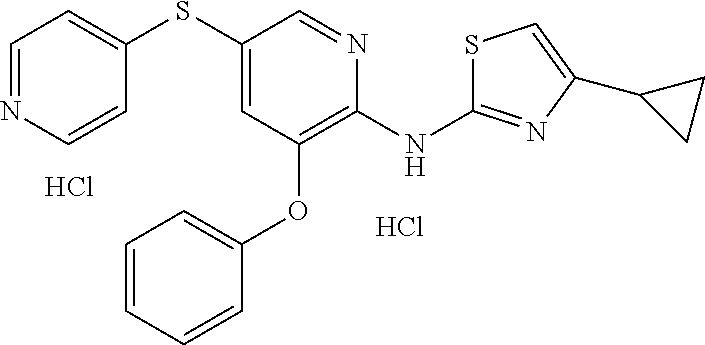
C1(SC2=CC=NC=C2)=CC(OC2=CC=CC=C2)=C(NC2=NC(C3CC3)=CS2)N=C1.Cl.Cl
